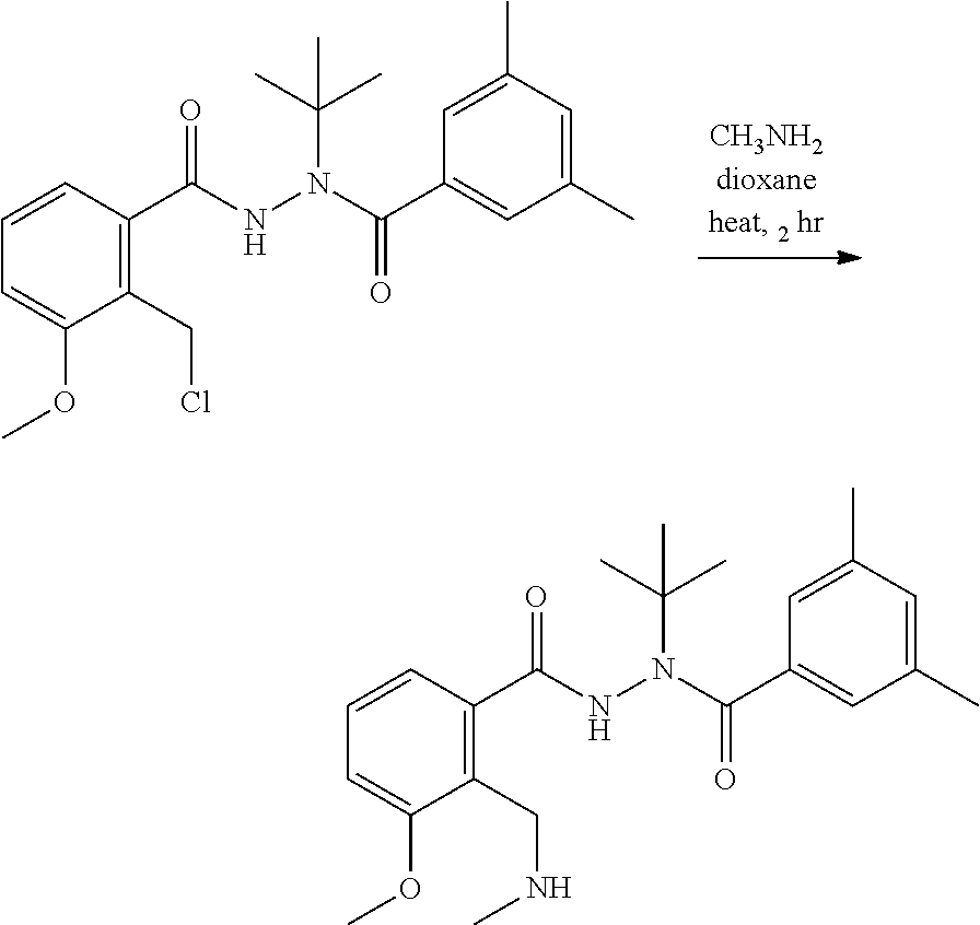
C1=CC(C(=O)NN(C(C)(C)C)C(=O)C2=CC(C)=CC(C)=C2)=C(CCl)C(OC)=C1.C1=CC(C(=O)NN(C(C)(C)C)C(=O)C2=CC(C)=CC(C)=C2)=C(CNC)C(OC)=C1
